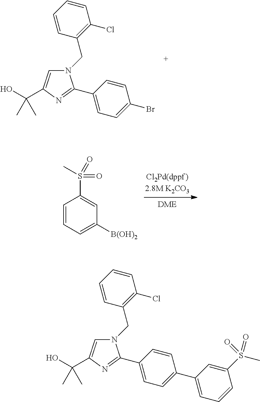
N1(CC2=C(Cl)C=CC=C2)C=C(C(O)(C)C)N=C1C1=CC=C(Br)C=C1.C1=CC=C([B(OH)2])C=C1S(C)(=O)=O.N1(CC2=C(Cl)C=CC=C2)C=C(C(O)(C)C)N=C1C1=CC=C(C2=CC=CC(S(=O)(C)=O)=C2)C=C1
